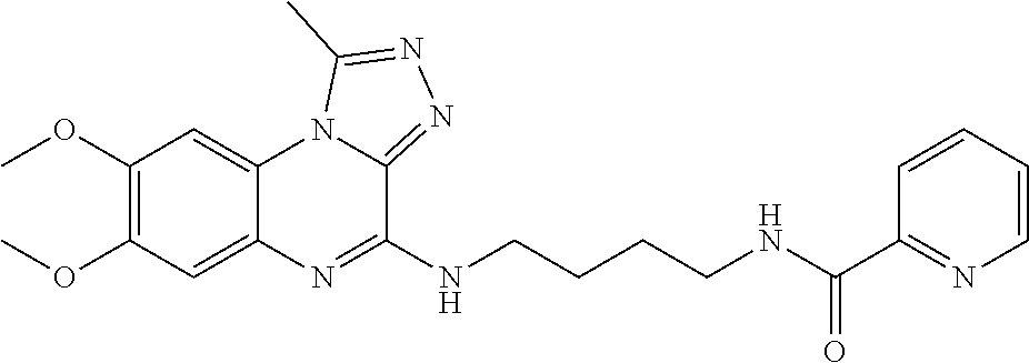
C1(OC)=C(OC)C=C2C(=C1)N1C(=NN=C1C)C(NCCCCNC(C1=NC=CC=C1)=O)=N2
